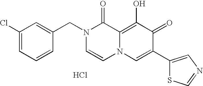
C1=C(CN2C=CN3C(=C(O)C(=O)C(C4=CN=CS4)=C3)C2=O)C=CC=C1Cl.Cl
